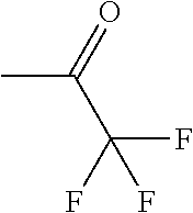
CC(C(F)(F)F)=O
